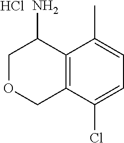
C1OCC2=C(C1N)C(C)=CC=C2Cl.Cl
